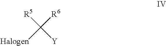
[R5]C([R6])([Y])[Halogen]
